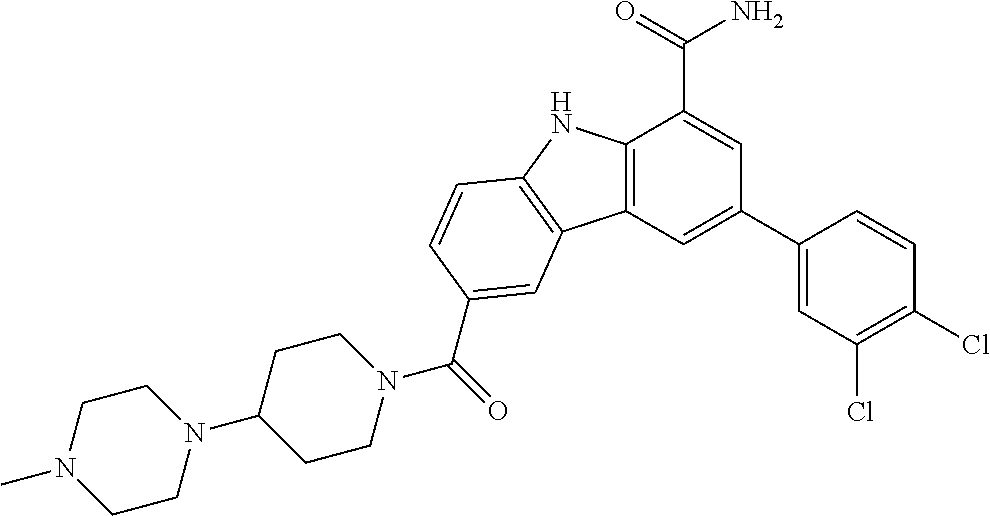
C12=C(C=C(C3=CC(Cl)=C(Cl)C=C3)C=C1C(=O)N)C1=C(N2)C=CC(C(N2CCC(N3CCN(C)CC3)CC2)=O)=C1
